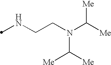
N(CCN(C([Me])[Me])C([Me])[Me])C
